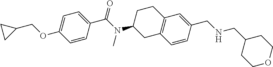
C1(C(N(C2CC3=C(CC2)C=C(CNCC2CCOCC2)C=C3)C)=O)=CC=C(OCC2CC2)C=C1
